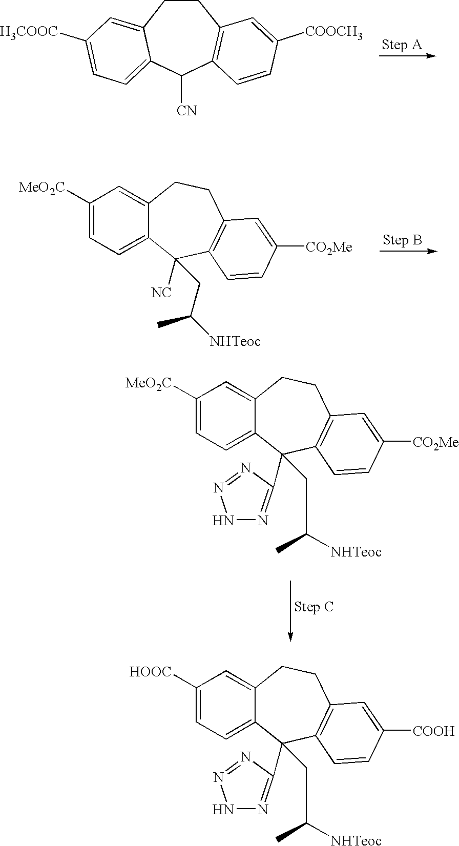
C12=CC([MeO2C])=CC=C1C([NC])(CC([NHTeoc])C)C1=C(CC2)C=C([CO2Me])C=C1.C12=CC([MeO2C])=CC=C1C(CC([NHTeoc])C)(C1=NNN=N1)C1=C(CC2)C=C([CO2Me])C=C1.C1CC2=CC([H3COOC])=CC=C2C([CN])C2=C1C=C([COOCH3])C=C2.C12=CC([HOOC])=CC=C1C(CC([NHTeoc])C)(C1=NNN=N1)C1=C(CC2)C=C([COOH])C=C1
